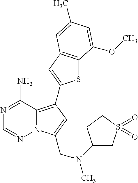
C12=C(C3=CC4=C(S3)C(OC)=CC(C)=C4)C=C(CN(C)C3CS(=O)(=O)CC3)N1N=CN=C2N
